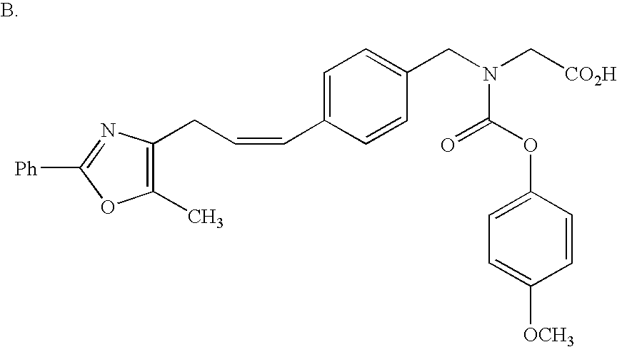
C1(C)=C(CC=CC2=CC=C(CN(C(=O)OC3=CC=C([OCH3])C=C3)C[CO2H])C=C2)N=C([Ph])O1
